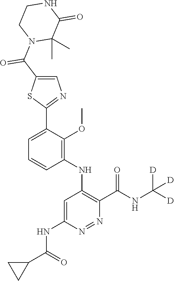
C1=C(C2=NC=C(C(N3C(C)(C)C(=O)NCC3)=O)S2)C(OC)=C(NC2=C(C(NC([D])([D])[D])=O)N=NC(NC(C3CC3)=O)=C2)C=C1
